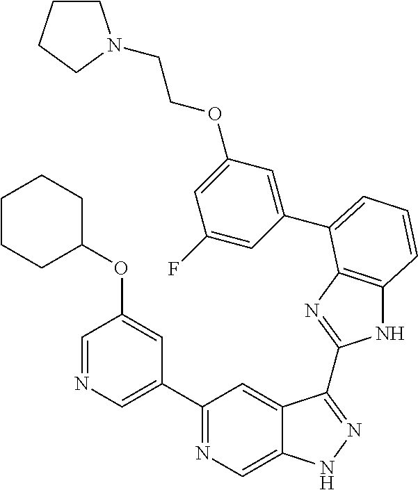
C1(C2=NC=C3C(=C2)C(C2=NC4=C(N2)C=CC=C4C2=CC(OCCN4CCCC4)=CC(F)=C2)=NN3)=CN=CC(OC2CCCCC2)=C1
